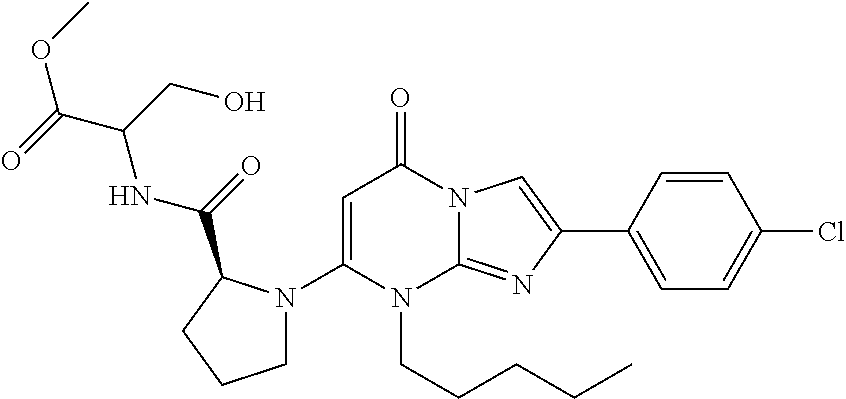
N1(CCCCC)C2=NC(C3=CC=C(Cl)C=C3)=CN2C(=O)C=C1N1CCCC1C(NC(C(=O)OC)CO)=O
